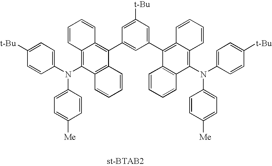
C12=C(N(C3=CC=C([t-Bu])C=C3)C3=CC=C([Me])C=C3)C3=C(C(C4=CC(C5=C6C(=C(N(C7=CC=C([t-Bu])C=C7)C7=CC=C([Me])C=C7)C7=C5C=CC=C7)C=CC=C6)=CC([t-Bu])=C4)=C1C=CC=C2)C=CC=C3
